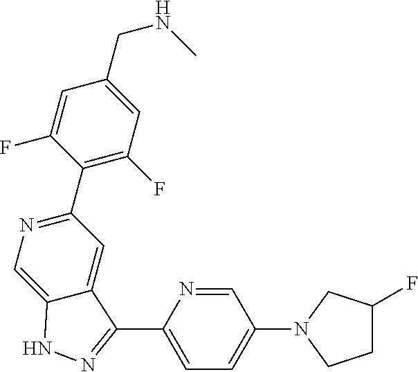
C1(C2=NC=C3C(=C2)C(C2=CC=C(N4CCC(F)C4)C=N2)=NN3)=C(F)C=C(CNC)C=C1F
